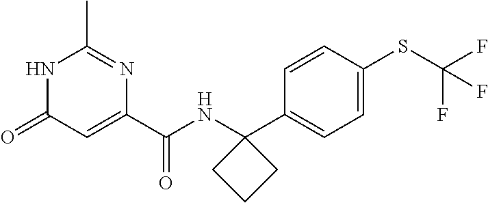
C1(C)=NC(C(NC2(C3=CC=C(SC(F)(F)F)C=C3)CCC2)=O)=CC(=O)N1
